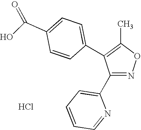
N1=C(C2=CC=CC=N2)C(C2=CC=C(C(O)=O)C=C2)=C(C)O1.Cl
